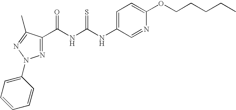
C(NC(NC1=CC=C(OCCCCC)N=C1)=S)(=O)C1=NN(C2=CC=CC=C2)N=C1C
